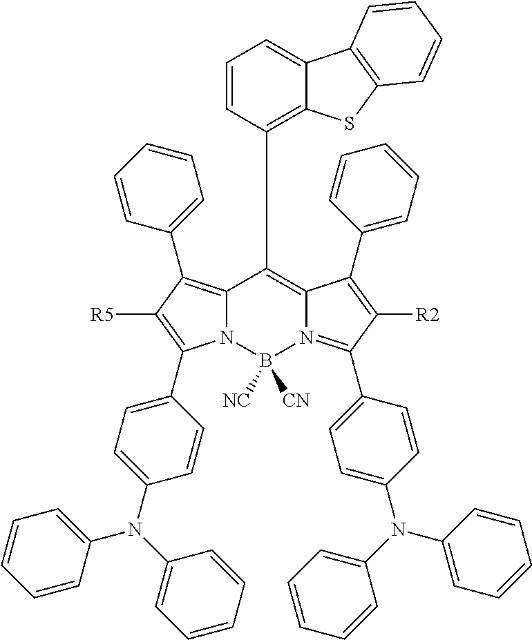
N12C(=C(C3=CC=CC=C3)C([R5])=C1C1=CC=C(N(C3=CC=CC=C3)C3=CC=CC=C3)C=C1)C(C1=C3C(=CC=C1)C1=C(S3)C=CC=C1)=C1N(=C(C3=CC=C(N(C4=CC=CC=C4)C4=CC=CC=C4)C=C3)C([R2])=C1C1=CC=CC=C1)B2([NC])[CN]
